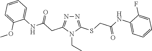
N1=C(SCC(NC2=CC=CC=C2F)=O)N(CC)C(CC(NC2=CC=CC=C2OC)=O)=N1
